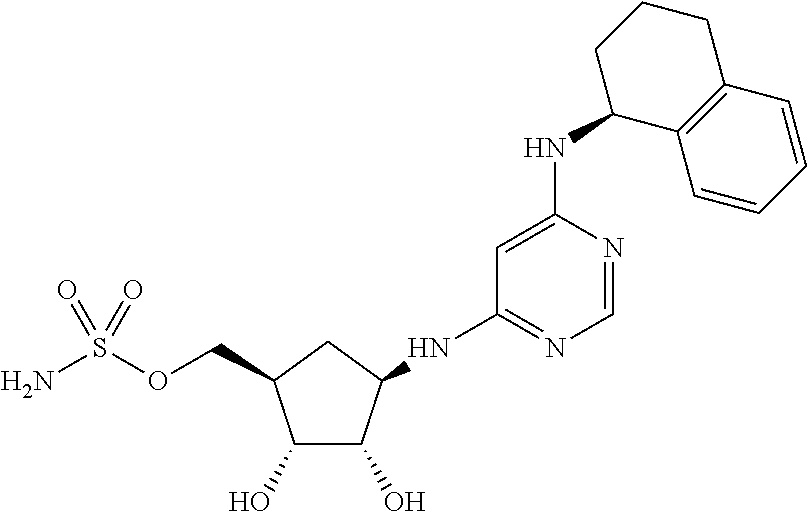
C1(O)C(O)C(NC2=NC=NC(NC3C4=C(CCC3)C=CC=C4)=C2)CC1COS(N)(=O)=O
